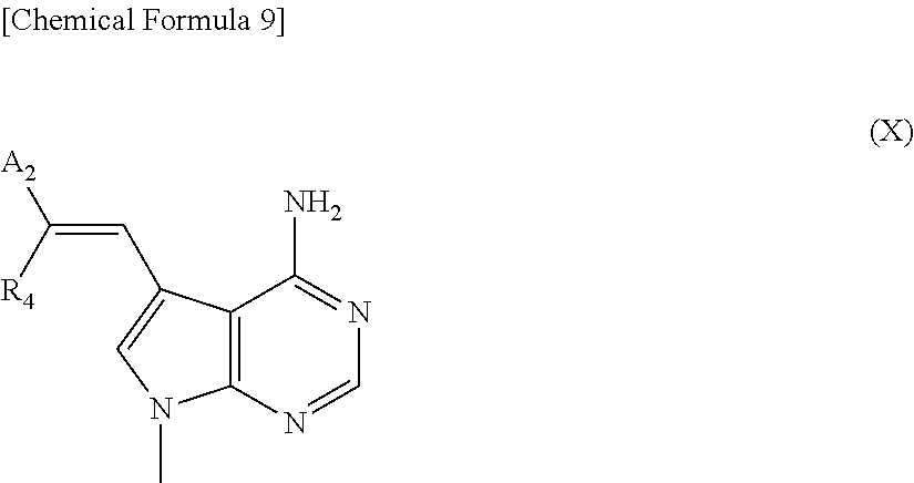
C12=C(N=CN=C1N)N(C)C=C2C=C([A2])[R4]
